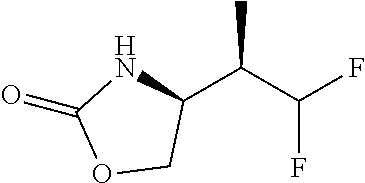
N1C(C(C(F)F)C)COC1=O
